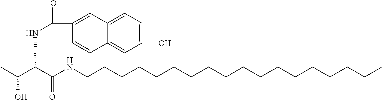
CC(C(C(NCCCCCCCCCCCCCCCCCC)=O)NC(=O)C1=CC2=CC=C(O)C=C2C=C1)O
